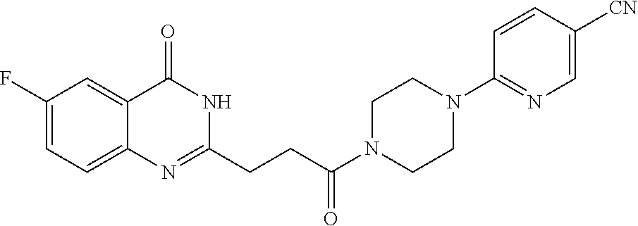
C12=CC(F)=CC=C1N=C(CCC(N1CCN(C3=NC=C([CN])C=C3)CC1)=O)NC2=O
